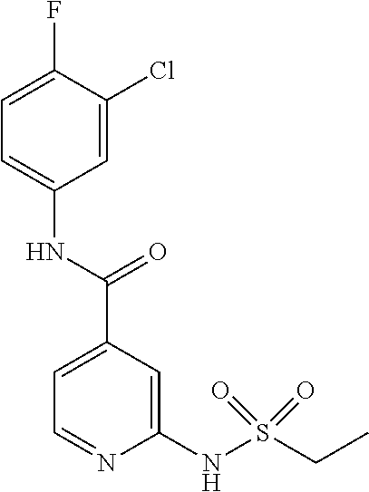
C1=C(C(NC2=CC=C(F)C(Cl)=C2)=O)C=C(NS(CC)(=O)=O)N=C1
